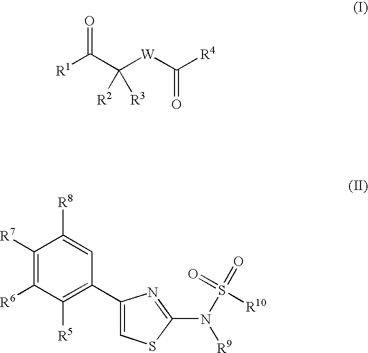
[R1]C(C([W]C([R4])=O)([R2])[R3])=O.C1([R7])=C([R6])C([R5])=C(C2=CSC(N(S(=O)(=O)[R10])[R9])=N2)C=C1[R8]
